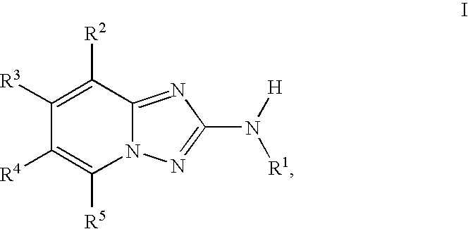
C1([R3])=C([R2])C2=NC(N([H])[R1])=NN2C([R5])=C1[R4]
